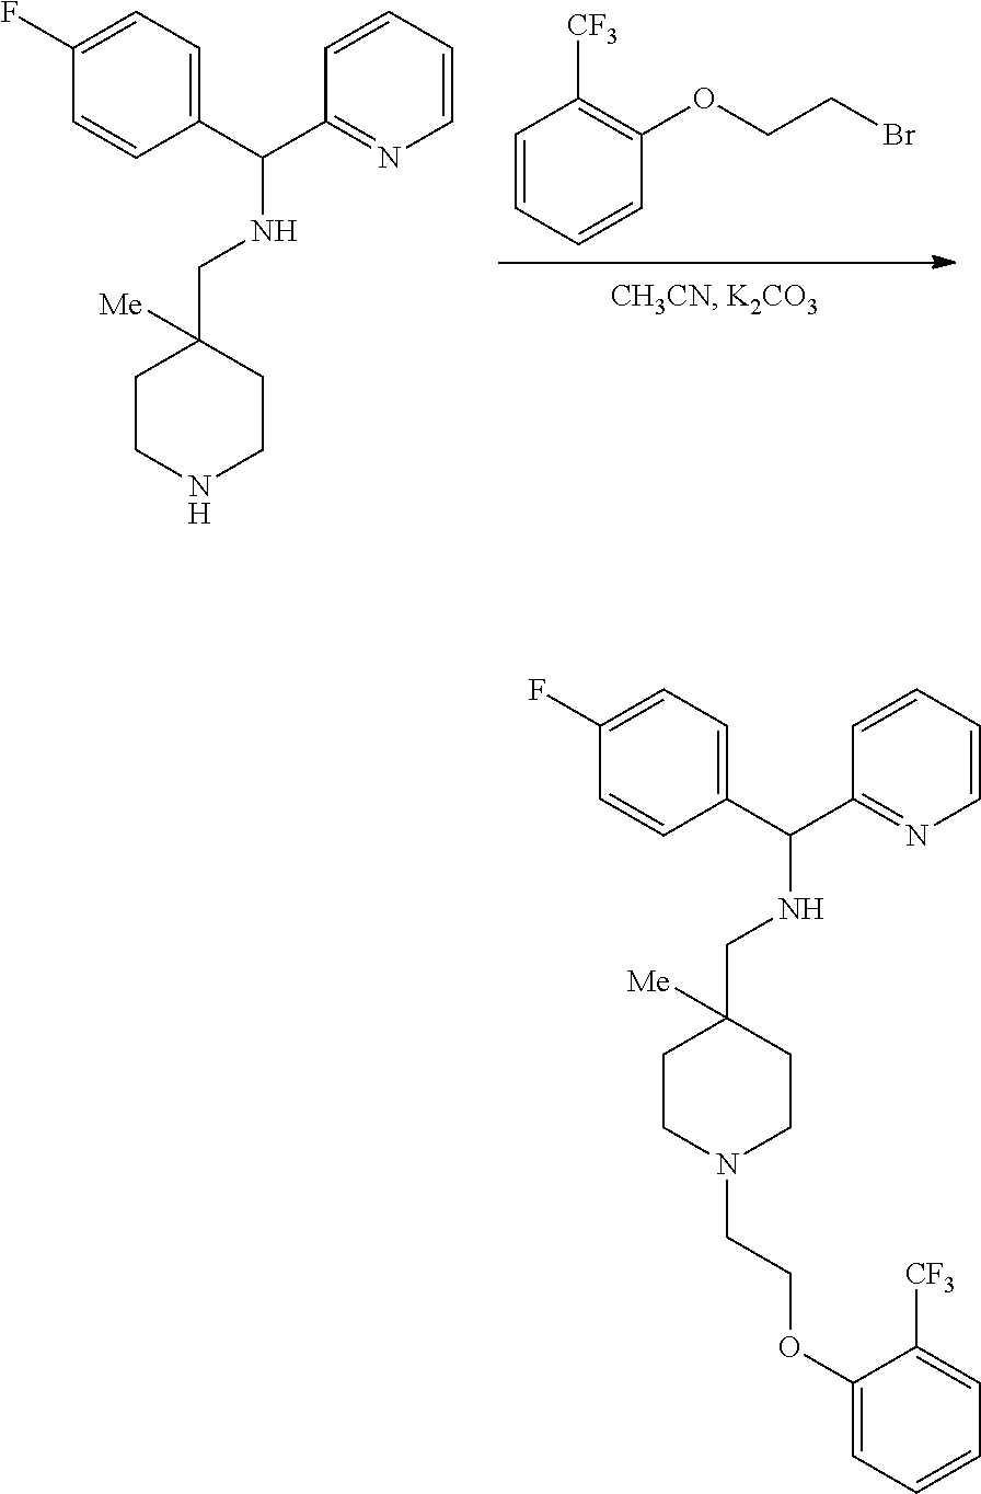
C1=CC=CC(OCCBr)=C1[CF3].C1CNCCC1(CNC(C1=NC=CC=C1)C1=CC=C(F)C=C1)[Me].C1CN(CCOC2=CC=CC=C2[CF3])CCC1(CNC(C1=NC=CC=C1)C1=CC=C(F)C=C1)[Me]
